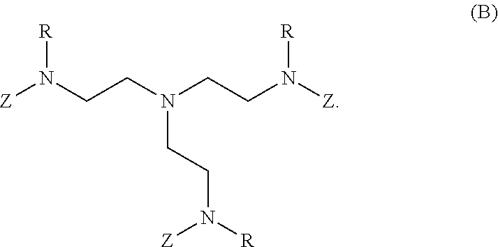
[Z]N(CCN(CCN([Z])[R])CCN([R])[Z])[R]
